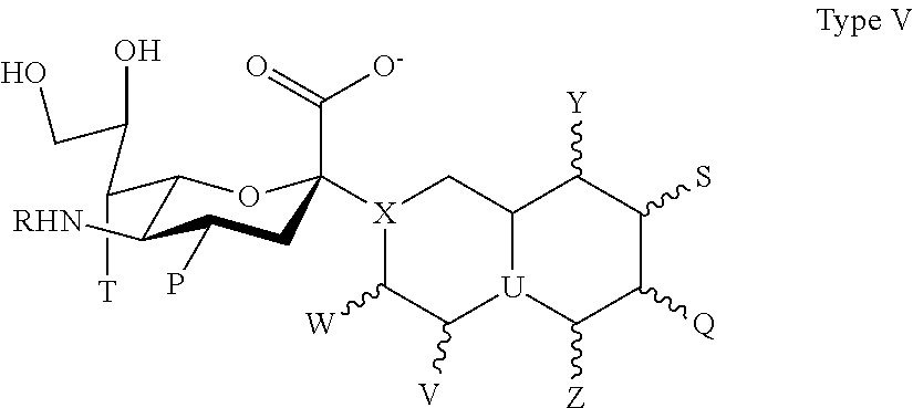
C([O-])(=O)C1([X]2C([W])C([V])[U]3C(C2)C([Y])C(S)C([Q])C3[Z])CC(P)C([RHN])C(C(C(O)CO)[T])O1
